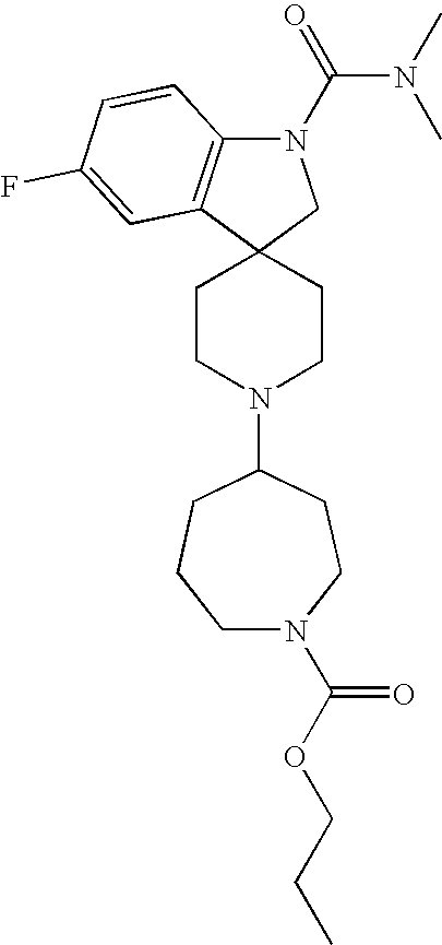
C1CN(C2CCCN(C(OCCC)=O)CC2)CCC12CN(C(=O)N(C)C)C1=C2C=C(F)C=C1
